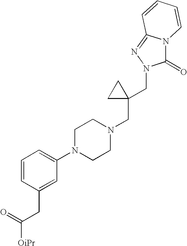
O=C(CC1=CC(N2CCN(CC3(CN4C(=O)N5C(=N4)C=CC=C5)CC3)CC2)=CC=C1)[OiPr]
